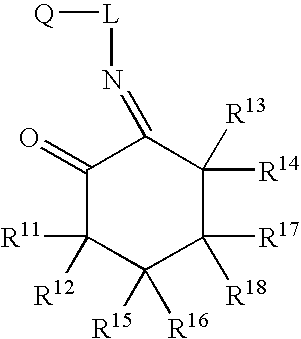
C1(=O)C([R11])([R12])C([R15])([R16])C([R17])([R18])C([R14])([R13])C1=N[L][Q]
